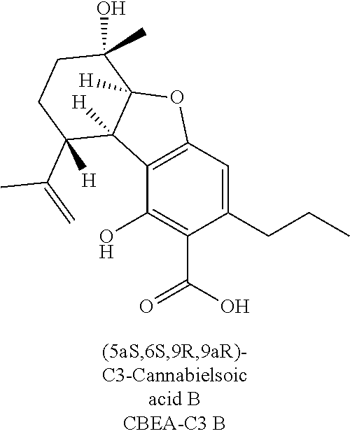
C1(O)=C(C(O)=O)C(CCC)=CC2=C1C1([H])C([H])(O2)C(O)(C)CCC1(C(=C)C)[H]
